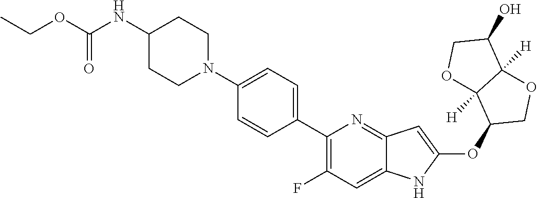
N1(C2=CC=C(C3=C(F)C=C4C(=N3)C=C(OC3COC5([H])C3([H])OCC5O)N4)C=C2)CCC(NC(OCC)=O)CC1
